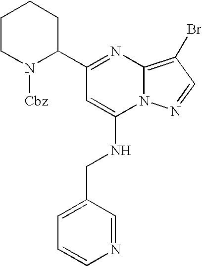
C1(C2CCCCN2[Cbz])=NC2=C(Br)C=NN2C(NCC2=CC=CN=C2)=C1
